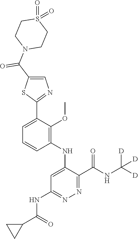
C1=C(C2=NC=C(C(N3CCS(=O)(=O)CC3)=O)S2)C(OC)=C(NC2=CC(NC(C3CC3)=O)=NN=C2C(NC([D])([D])[D])=O)C=C1
